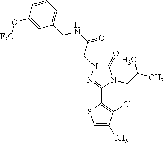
C1(O[F3C])=CC(CNC(=O)CN2C(=O)N(CC(C)C)C(C3=C(Cl)C(C)=CS3)=N2)=CC=C1
